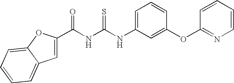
C(NC(NC1=CC=CC(OC2=NC=CC=C2)=C1)=S)(=O)C1=CC2=CC=CC=C2O1
